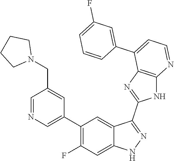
C1=NC=C(C2=C(F)C=C3C(=C2)C(C2=NC4=C(N2)N=CC=C4C2=CC(F)=CC=C2)=NN3)C=C1CN1CCCC1
